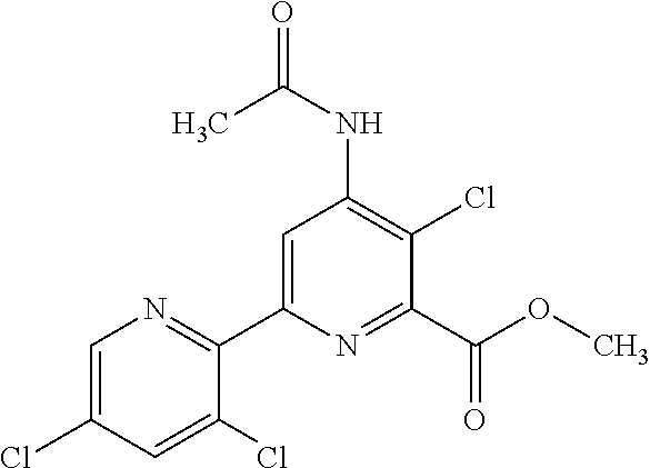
C1=C(Cl)C=C(Cl)C(C2=CC(NC(C)=O)=C(Cl)C(C(OC)=O)=N2)=N1
